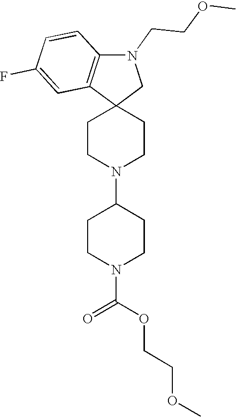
C1CN(C2CCN(C(OCCOC)=O)CC2)CCC12CN(CCOC)C1=C2C=C(F)C=C1
